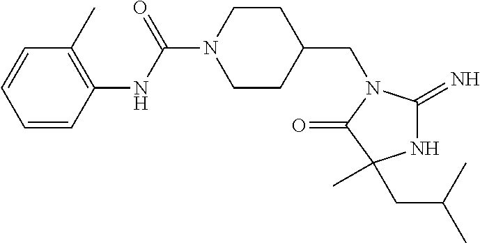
C1CC(CN2C(=N)NC(C)(CC(C)C)C2=O)CCN1C(NC1=C(C)C=CC=C1)=O
